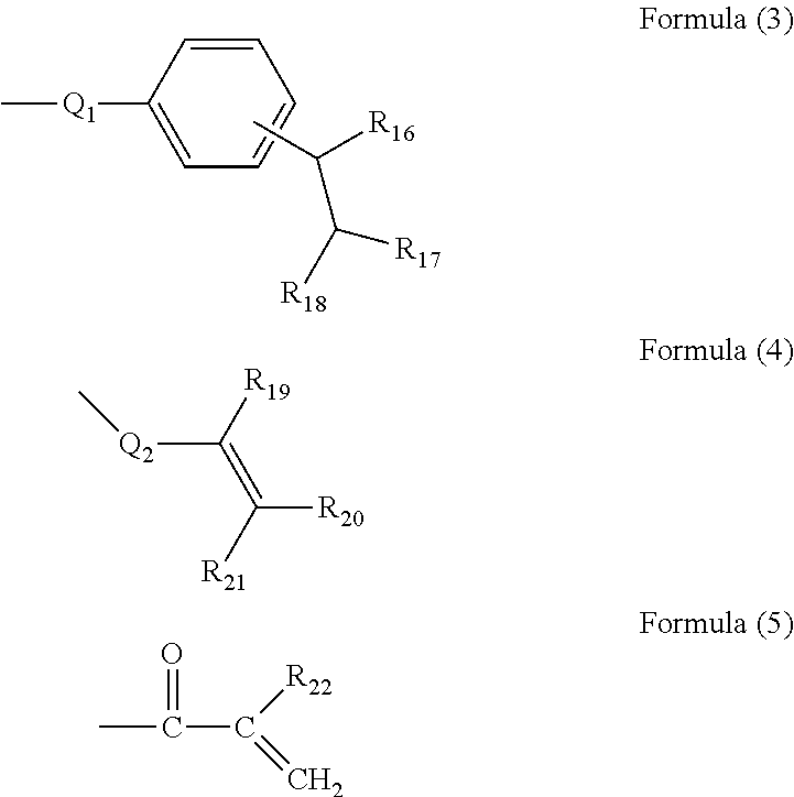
C[Q1]C1=CC=CC=C1.CC([R16])C([R17])[R18].[Q2](C([R19])=C([R20])[R21])C.CC(C([R22])=C)=O
